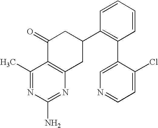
C1(C)=NC(N)=NC2=C1C(=O)CC(C1=C(C3=CN=CC=C3Cl)C=CC=C1)C2
